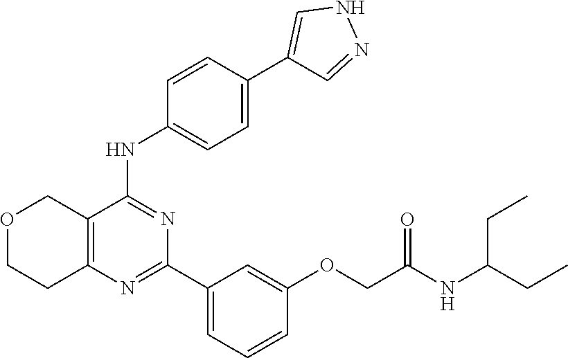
C12=C(N=C(C3=CC=CC(OCC(NC(CC)CC)=O)=C3)N=C1NC1=CC=C(C3=CNN=C3)C=C1)CCOC2
